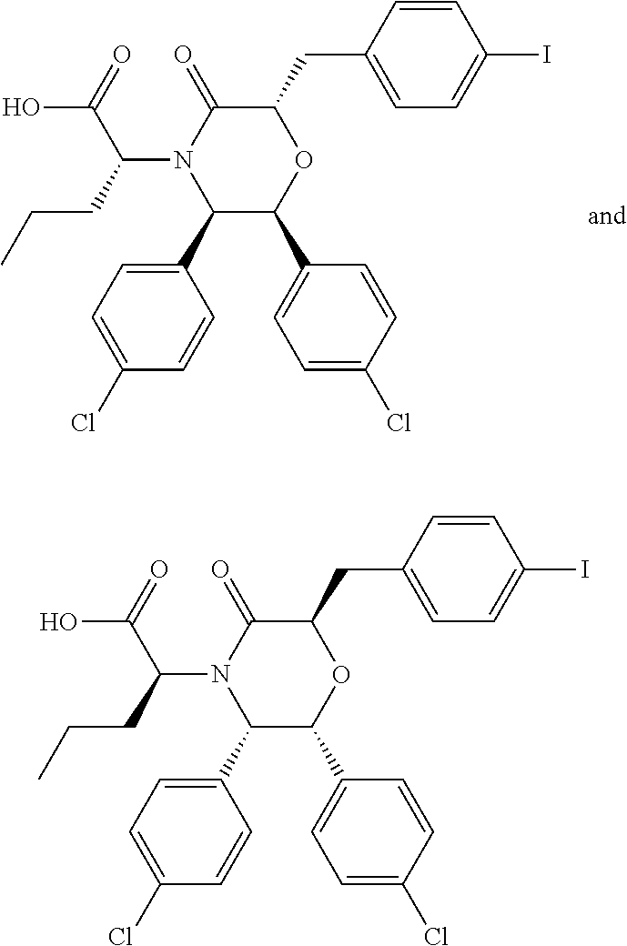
C1(C2=CC=C(Cl)C=C2)C(C2=CC=C(Cl)C=C2)OC(CC2=CC=C(I)C=C2)C(=O)N1C(CCC)C(=O)O.C1(C2=CC=C(Cl)C=C2)C(C2=CC=C(Cl)C=C2)OC(CC2=CC=C(I)C=C2)C(=O)N1C(CCC)C(=O)O
